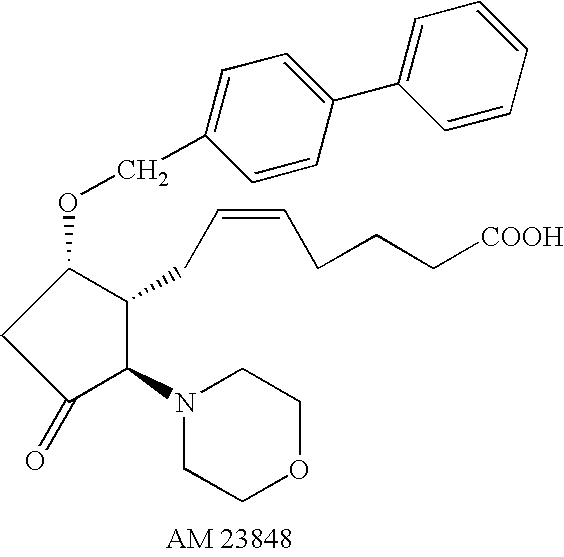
C1(=O)C(N2CCOCC2)C(CC=CCCC[COOH])C(OCC2=CC=C(C3=CC=CC=C3)C=C2)C1
